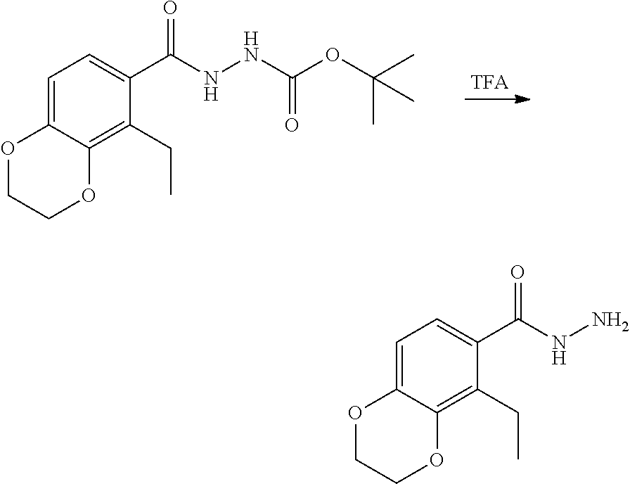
C1=C2C(=C(CC)C(C(NN)=O)=C1)OCCO2.C1=C2C(=C(CC)C(C(NNC(OC(C)(C)C)=O)=O)=C1)OCCO2
